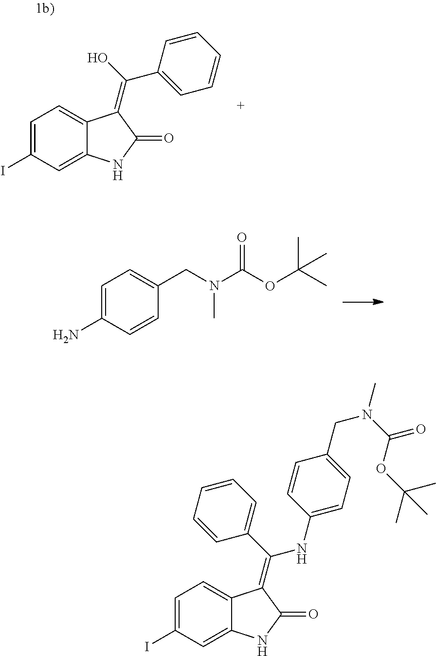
C1=C(N)C=CC(CN(C(OC(C)(C)C)=O)C)=C1.C1=C(I)C=C2C(=C1)C(=C(NC1=CC=C(CN(C(=O)OC(C)(C)C)C)C=C1)C1=CC=CC=C1)C(=O)N2.C1=C(I)C=C2C(=C1)C(=C(C1=CC=CC=C1)O)C(=O)N2
